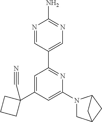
C1=C(C2(C#N)CCC2)C=C(N2CC3CC2C3)N=C1C1=CN=C(N)N=C1
